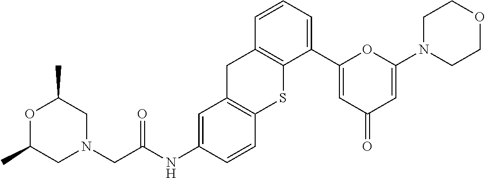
O1C(C)CN(CC(NC2=CC3=C(C=C2)SC2=C(C3)C=CC=C2C2=CC(=O)C=C(N3CCOCC3)O2)=O)CC1C
